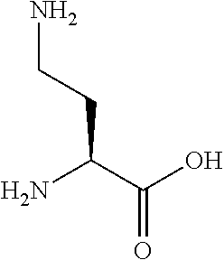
NC(C(O)=O)CCN
